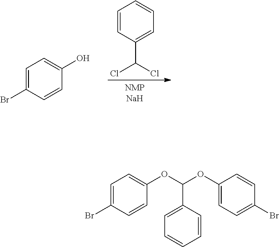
C1=C(Br)C=CC(O)=C1.C1=CC(C(Cl)Cl)=CC=C1.C1=C(Br)C=CC(OC(OC2=CC=C(Br)C=C2)C2=CC=CC=C2)=C1
